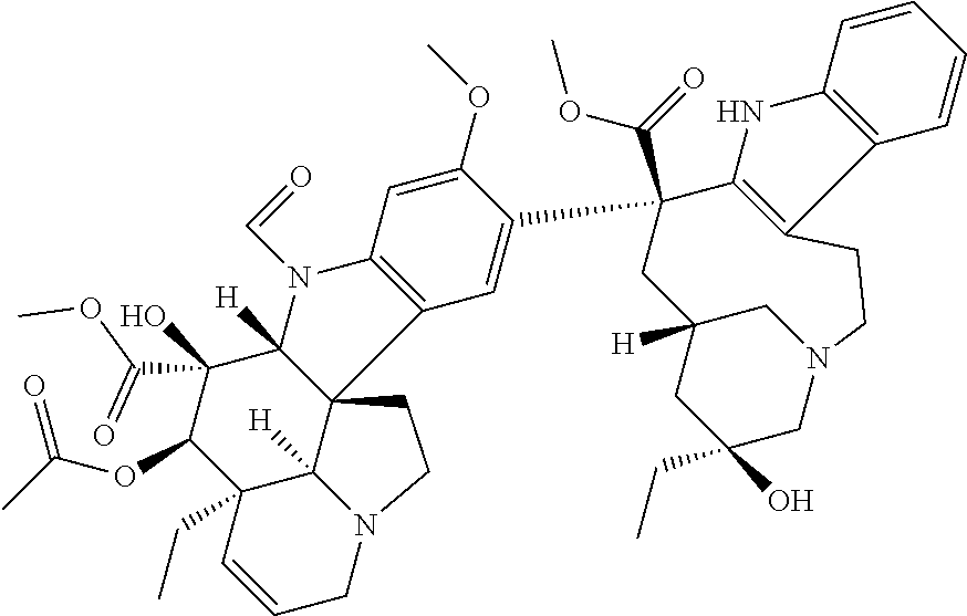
C12(CC)C=CCN3C1([H])C1(C([H])(C(O)(C(OC)=O)C2OC(C)=O)N(C=O)C2=C1C=C(C1(C(=O)OC)CC4([H])CC(CC)(O)CN(CCC5=C1NC1=C5C=CC=C1)C4)C(OC)=C2)CC3
